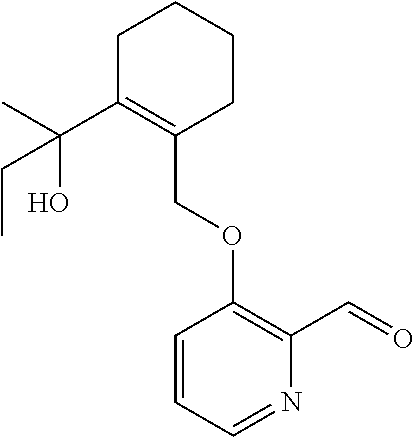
C1C(C(C)(O)CC)=C(COC2=C(C=O)N=CC=C2)CCC1
